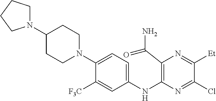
C1(NC2=C(C(N)=O)N=C([Et])C(Cl)=N2)=CC=C(N2CCC(N3CCCC3)CC2)C([F3C])=C1
